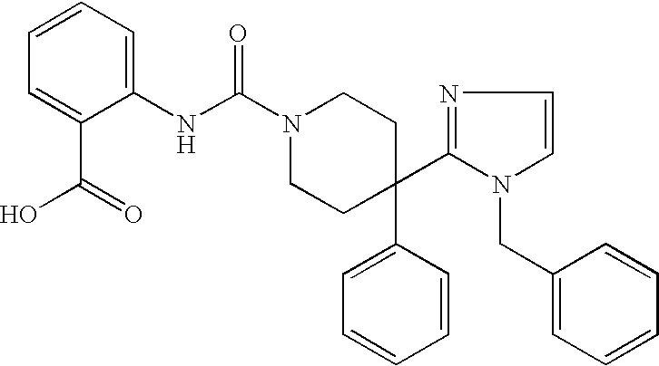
N1(C(NC2=CC=CC=C2C(O)=O)=O)CCC(C2=CC=CC=C2)(C2=NC=CN2CC2=CC=CC=C2)CC1
